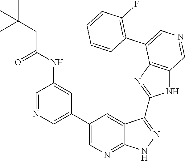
C1=NC=C(C2=CN=C3C(=C2)C(C2=NC4=C(N2)C=NC=C4C2=C(F)C=CC=C2)=NN3)C=C1NC(CC(C)(C)C)=O
